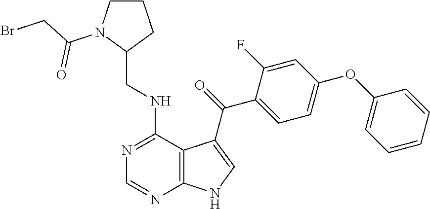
C1=CC=CC(OC2=CC=C(C(=O)C3=CNC4=C3C(NCC3CCCN3C(CBr)=O)=NC=N4)C(F)=C2)=C1
